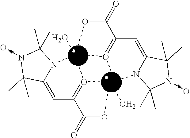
C1=C2N(C(C)(C)N(->O)C2(C)C)[Cu]23(O)O4=C1C(=O)O[Cu]41(O)O2=C(C=C2N1C(C)(C)N(->O)C2(C)C)C(=O)O3
